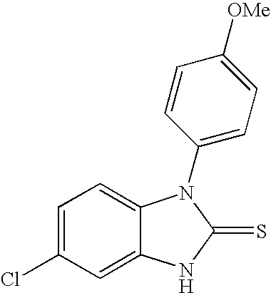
C1=C(Cl)C=C2C(=C1)N(C1=CC=C([OMe])C=C1)C(=S)N2
